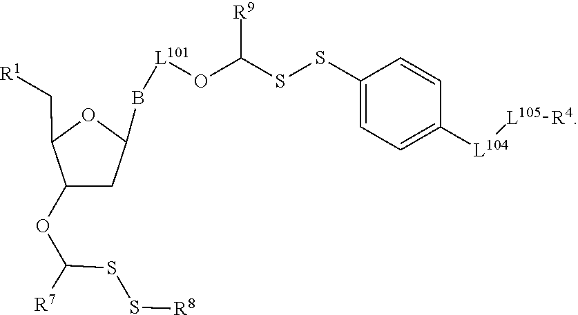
O(C(SS[R8])[R7])C1CC(B[L101]OC(SSC2=CC=C([L104][L105][R4])C=C2)[R9])OC1C[R1]
